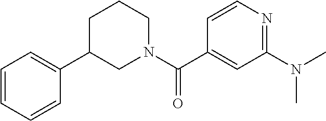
C1=CN=C(N(C)C)C=C1C(N1CCCC(C2=CC=CC=C2)C1)=O
